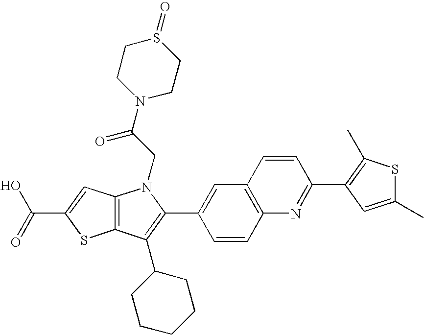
C(C1=CC2=C(S1)C(C1CCCCC1)=C(C1=CC3=C(C=C1)N=C(C1=C(C)SC(C)=C1)C=C3)N2CC(N1CCS(=O)CC1)=O)(=O)O
